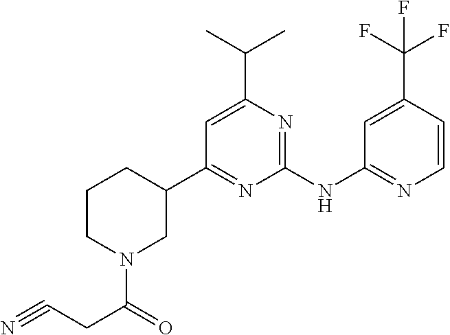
C1(NC2=NC=CC(C(F)(F)F)=C2)=NC(C(C)C)=CC(C2CCCN(C(=O)CC#N)C2)=N1
